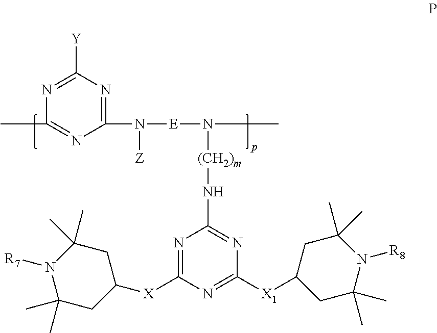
C1([Y])=NC(C)=NC(N([E]N(C)[(CH2)m]NC2=NC([X1]C3CC(C)(C)N([R8])C(C)(C)C3)=NC([X]C3CC(C)(C)N([R7])C(C)(C)C3)=N2)[Z])=N1
